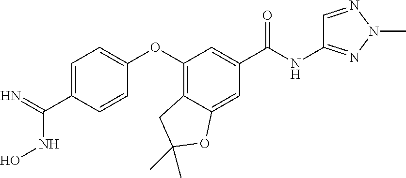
C1=C(C(NO)=N)C=CC(OC2=C3C(=CC(C(NC4=NN(C)N=C4)=O)=C2)OC(C)(C)C3)=C1
